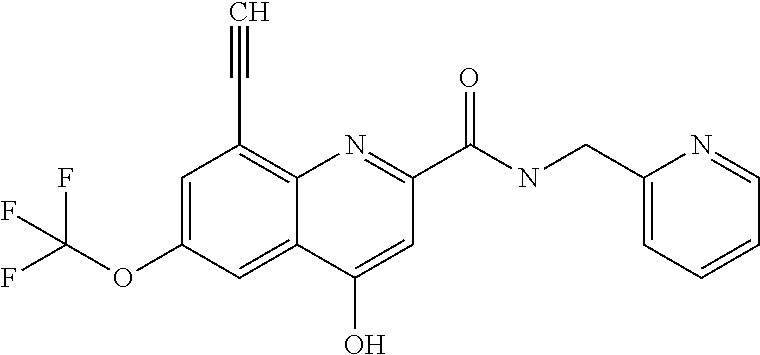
C1(O)=CC(C(NCC2=CC=CC=N2)=O)=NC2=C(C#C)C=C(OC(F)(F)F)C=C12
